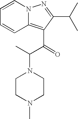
C1=CN2C(=C(C(=O)C(C)N3CCN(C)CC3)C(C(C)C)=N2)C=C1
